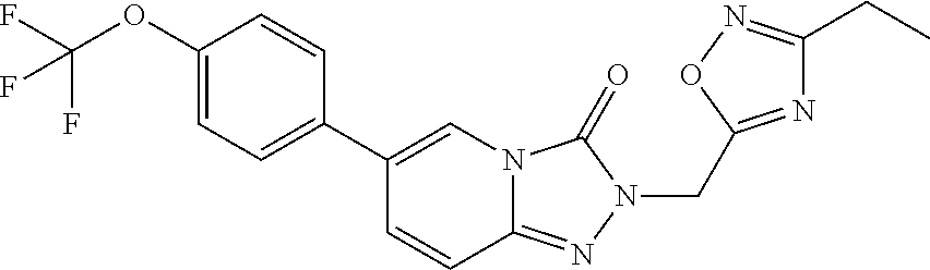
C(OC1=CC=C(C2=CN3C(=NN(CC4=NC(CC)=NO4)C3=O)C=C2)C=C1)(F)(F)F
